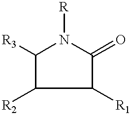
C1([R1])C(=O)N([R])C([R3])C1[R2]
